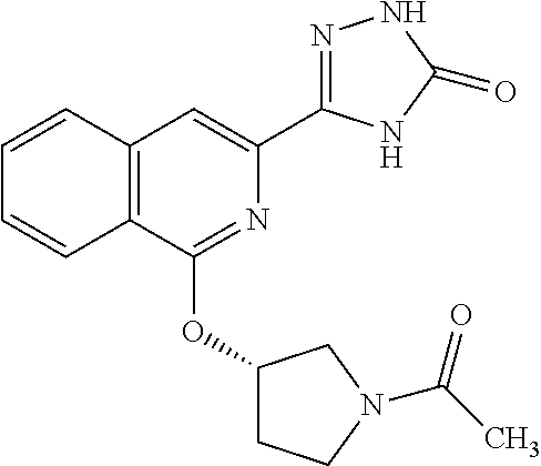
C12=C(C(OC3CCN(C(C)=O)C3)=NC(C3=NNC(=O)N3)=C1)C=CC=C2
